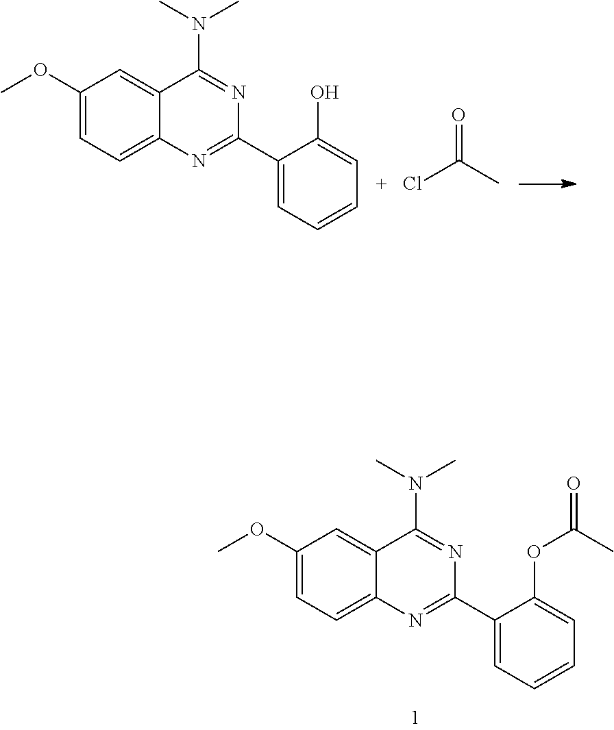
C12=CC(OC)=CC=C1N=C(C1=CC=CC=C1O)N=C2N(C)C.ClC(=O)C.C12=CC(OC)=CC=C1N=C(C1=CC=CC=C1OC(C)=O)N=C2N(C)C
